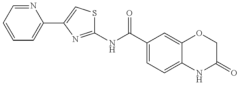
C1=CC=NC(C2=CSC(NC(=O)C3=CC=C4C(=C3)OCC(=O)N4)=N2)=C1
